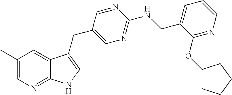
C1(C)=CN=C2C(=C1)C(CC1=CN=C(NCC3=CC=CN=C3OC3CCCC3)N=C1)=CN2
